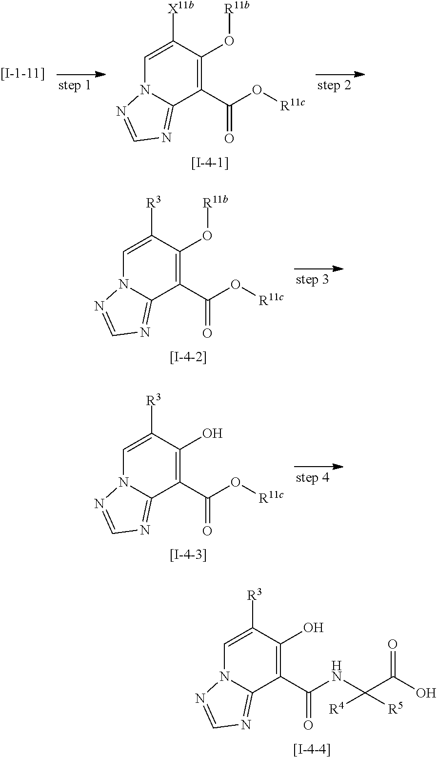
C1(O[R11b])=C(C(O[R11c])=O)C2=NC=NN2C=C1[X11b].C1(O[R11b])=C(C(O[R11c])=O)C2=NC=NN2C=C1[R3].C1(O)=C(C(O[R11c])=O)C2=NC=NN2C=C1[R3].C1(O)=C(C(NC(C(O)=O)([R5])[R4])=O)C2=NC=NN2C=C1[R3]
